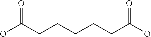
OC(=O)CCCCCC(O)=O
